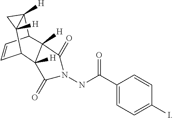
C1=CC2C3([H])C([H])(C1C1([H])C2([H])C(=O)N(NC(=O)C2=CC=C(I)C=C2)C1=O)C3
